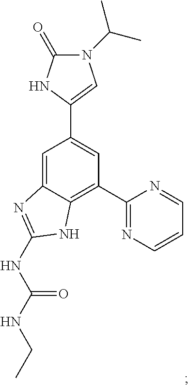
C1(C2=C3C(=CC(C4=CN(C(C)C)C(=O)N4)=C2)N=C(NC(NCC)=O)N3)=NC=CC=N1
